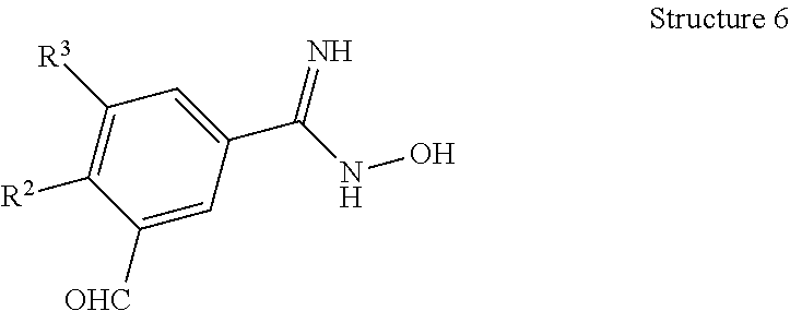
C1([R3])=C([R2])C([OHC])=CC(C(NO)=N)=C1
